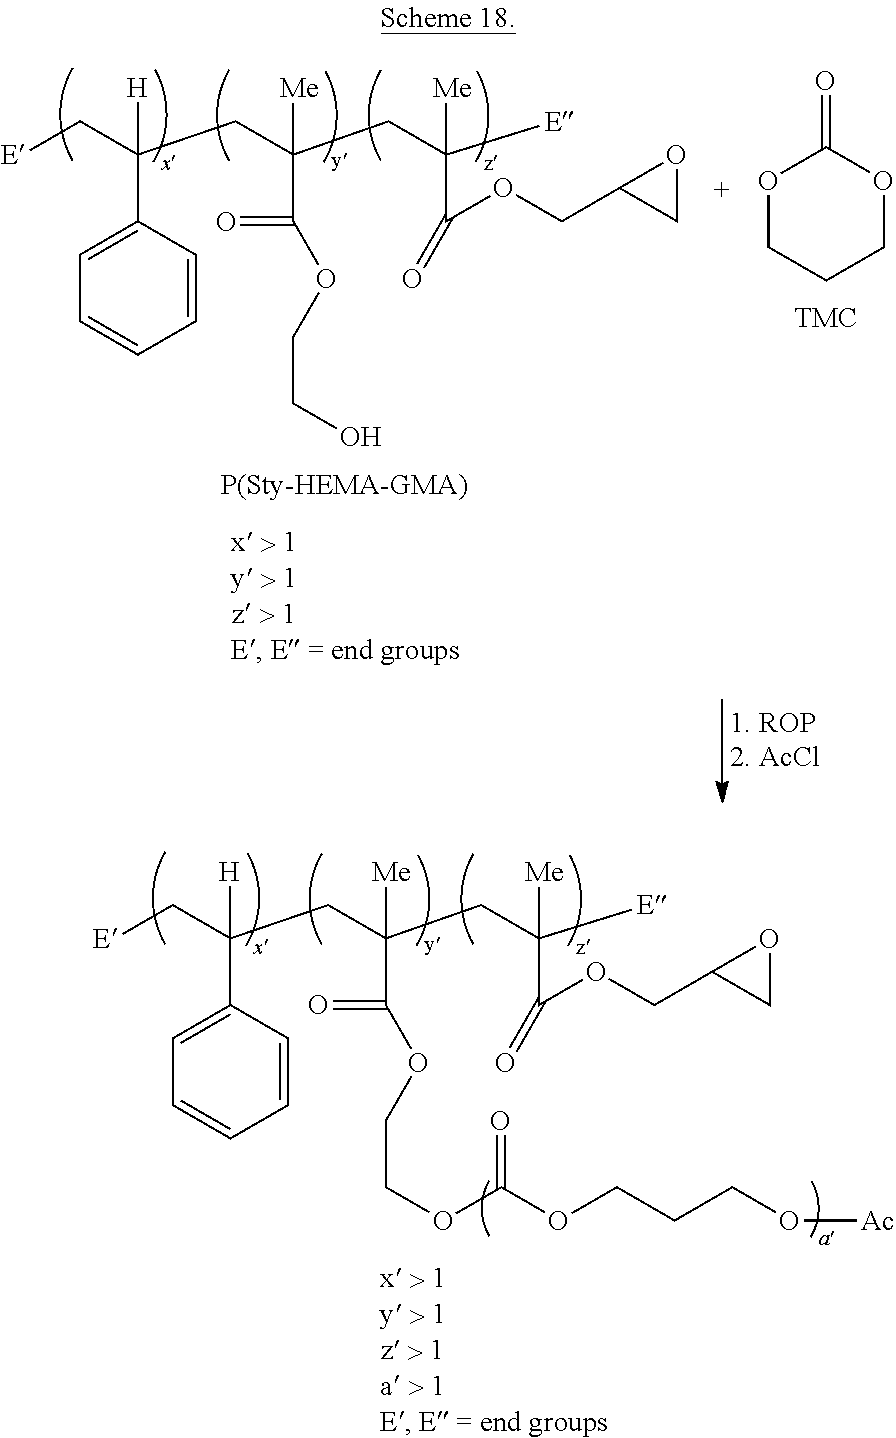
[Me]C(C(=O)OCCOC(OCCCO[Ac])=O)(CC(C[E])(C1=CC=CC=C1)[H])CC([Me])([E])C(=O)OCC1CO1.O1CCCOC1=O.[Me]C(C(=O)OCCO)(CC(C[E])(C1=CC=CC=C1)[H])CC([Me])([E])C(=O)OCC1CO1
